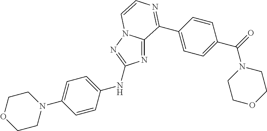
C1(C2=NC=CN3C2=NC(NC2=CC=C(N4CCOCC4)C=C2)=N3)=CC=C(C(N2CCOCC2)=O)C=C1
